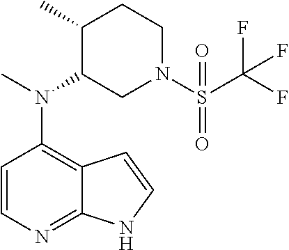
C1=CN=C2C(=C1N(C)C1CN(S(C(F)(F)F)(=O)=O)CCC1C)C=CN2
